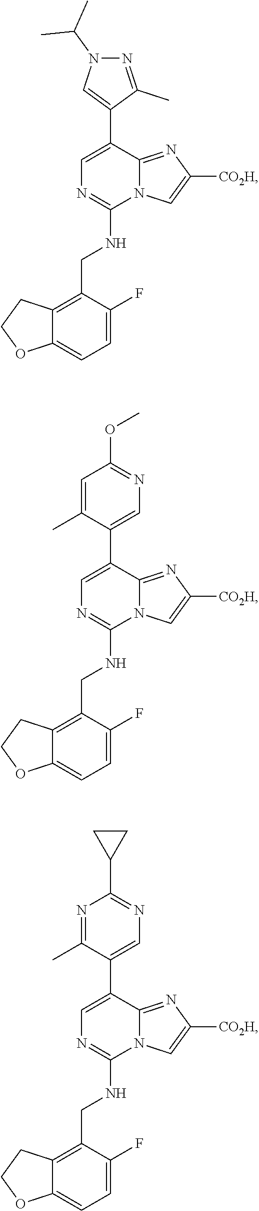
C1=C(C2=CN(C(C)C)N=C2C)C2=NC([CO2H])=CN2C(NCC2=C3C(=CC=C2F)OCC3)=N1.C1=C(C2=CN=C(OC)C=C2C)C2=NC([CO2H])=CN2C(NCC2=C3C(=CC=C2F)OCC3)=N1.C1=C(C2=CN=C(C3CC3)N=C2C)C2=NC([CO2H])=CN2C(NCC2=C3C(=CC=C2F)OCC3)=N1
